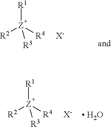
[R1][Z]([R2])([R4])[R3].[X-].[ H2O].[R1][Z]([R2])([R4])[R3].[X-]
